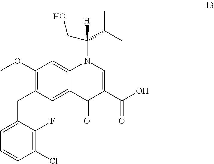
C1(OC)=C(CC2=CC=CC(Cl)=C2F)C=C2C(=C1)N(C(CO)(C(C)C)[H])C=C(C(=O)O)C2=O
